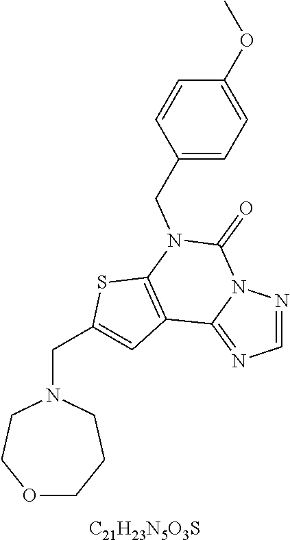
C1=NN2C(=N1)C1=C(N(CC3=CC=C(OC)C=C3)C2=O)SC(CN2CCOCCC2)=C1.[C21H23N5O3S]
